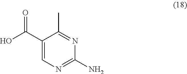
C1(C(O)=O)=CN=C(N)N=C1C
